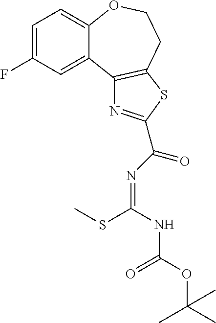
C1=C(F)C=C2C(=C1)OCCC1=C2N=C(C(=O)N=C(NC(OC(C)(C)C)=O)SC)S1
